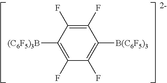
C1([(C6F5)3B])=C(F)C(F)=C([B(C6F5)3])C(F)=C1F
